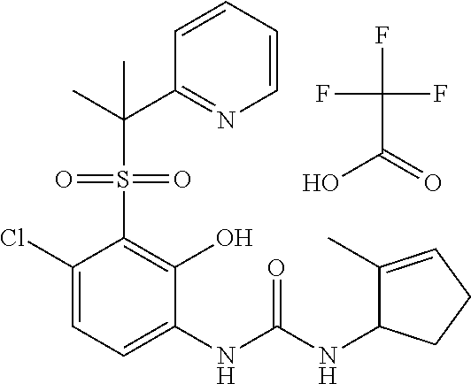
C1(Cl)=CC=C(NC(NC2C(C)=CCC2)=O)C(O)=C1S(=O)(=O)C(C)(C1=NC=CC=C1)C.FC(F)(F)C(=O)O
